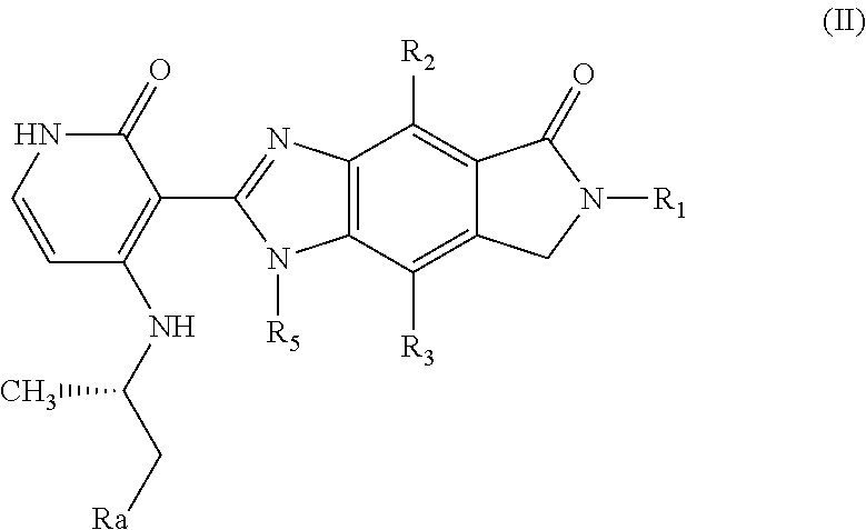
C12=C(C([R3])=C3C(=C1[R2])C(=O)N([R1])C3)N([R5])C(C1=C(NC(C)C[Ra])C=CNC1=O)=N2
